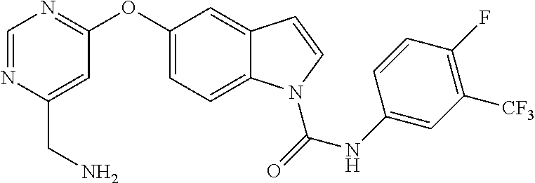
C(C1=CC(OC2=CC=C3C(=C2)C=CN3C(=O)NC2=CC([CF3])=C(F)C=C2)=NC=N1)N
